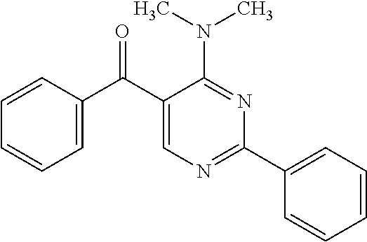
N(C1=NC(C2=CC=CC=C2)=NC=C1C(C1=CC=CC=C1)=O)(C)C
